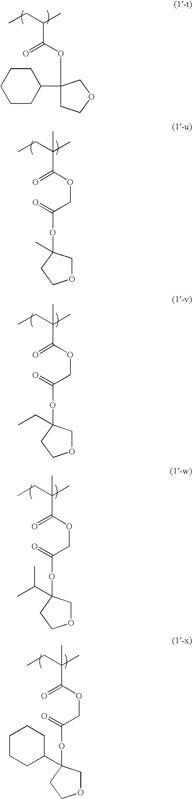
O(C(=O)C(CC)C)C1(C2CCCCC2)CCOC1.O(C(=O)C(CC)(C)C)CC(OC1(C)COCC1)=O.O(C(=O)C(CC)(C)C)CC(OC1(CC)COCC1)=O.O(C(=O)C(CC)(C)C)CC(OC1(C(C)C)COCC1)=O.O(C(=O)C(CC)(C)C)CC(OC1(C2CCCCC2)COCC1)=O
